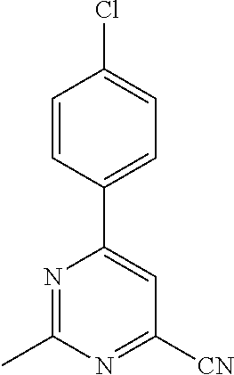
C1=CC(C2=CC([CN])=NC(C)=N2)=CC=C1Cl
